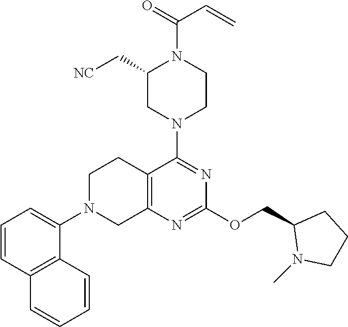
C12=C(N=C(OCC3N(C)CCC3)N=C1N1CCN(C(C=C)=O)C(C[NC])C1)CN(C1=CC=CC3=C1C=CC=C3)CC2
